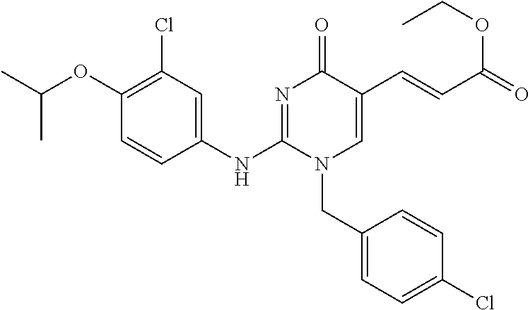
C1(Cl)=C(OC(C)C)C=CC(NC2=NC(=O)C(C=CC(=O)OCC)=CN2CC2=CC=C(Cl)C=C2)=C1
